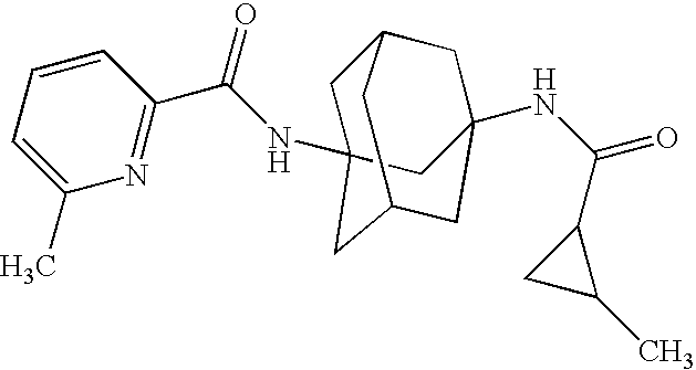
C1C2(NC(=O)C3=NC(C)=CC=C3)CC3CC(NC(=O)C4CC4C)(CC1C3)C2
